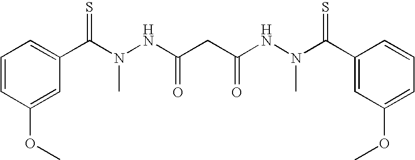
C1=CC(OC)=CC(C(N(NC(CC(NN(C(C2=CC(OC)=CC=C2)=S)C)=O)=O)C)=S)=C1
